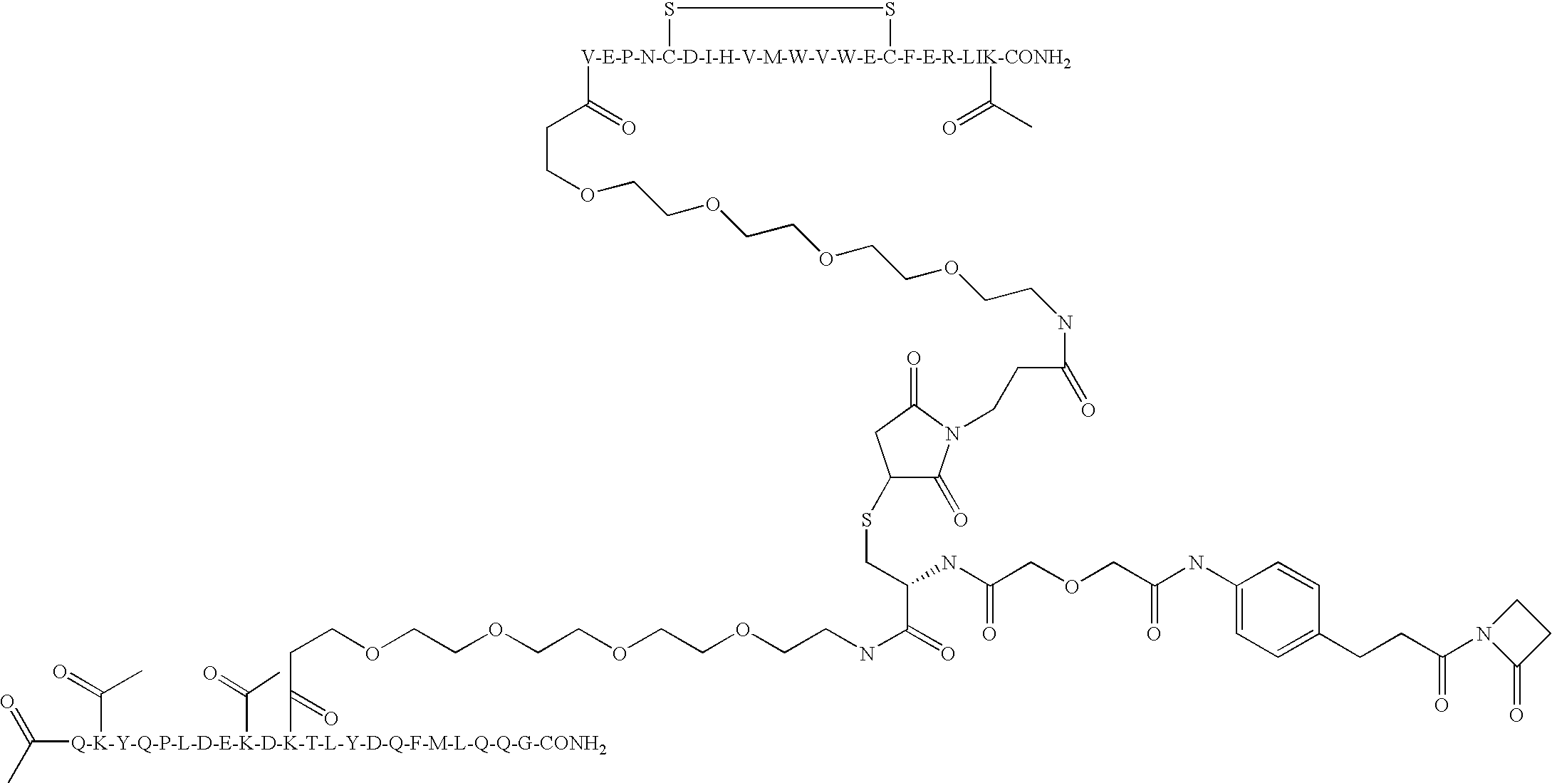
CC(=O)[Q-K-Y-Q-P-L-D-E-K-D-K-T-L-Y-D-Q-F-M-L-Q-Q-G-CONH2](C(CCOCCOCCOCCOCCNC(=O)C(CSC1C(=O)N(CCC(=O)NCCOCCOCCOCCOCCC([V-E-P-N-C-D-I-H-V-M-W-V-W-E-C-F-E-R-LIK-CONH2]2(C(=O)C)SS2)=O)C(=O)C1)NC(COCC(NC1=CC=C(CCC(N2C(=O)CC2)=O)C=C1)=O)=O)=O)(C(=O)C)C(=O)C
